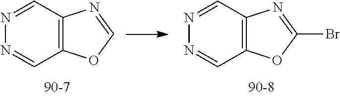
N1=CC2=C(C=N1)OC=N2.N1=CC2=C(C=N1)OC(Br)=N2
